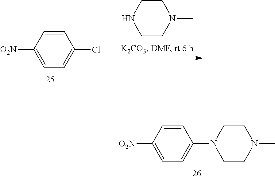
C1CN(C)CCN1.C1=CC([O2N])=CC=C1Cl.C1=CC([O2N])=CC=C1N1CCN(C)CC1
